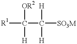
[R1]C(C([SO3M])([H])[H])([H])[OR2]
